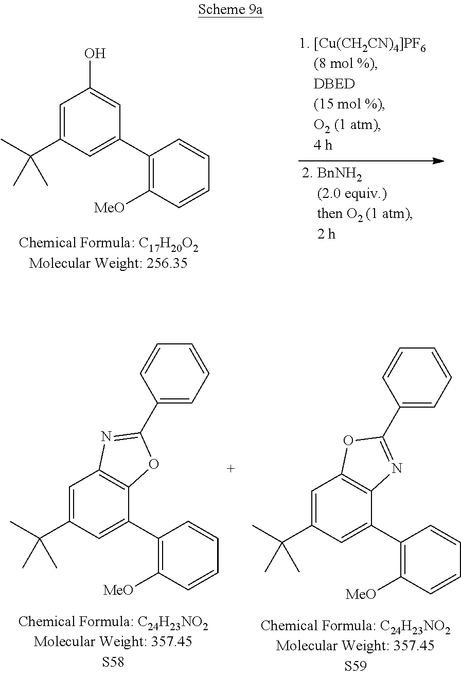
C1=C(C(C)(C)C)C=C(C2=C([MeO])C=CC=C2)C2=C1N=C(C1=CC=CC=C1)O2.C1=C(C(C)(C)C)C=C(C2=C([MeO])C=CC=C2)C2=C1OC(C1=CC=CC=C1)=N2.C1=C(C(C)(C)C)C=C(C2=C([MeO])C=CC=C2)C=C1O
